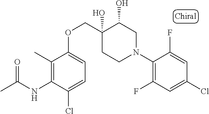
C1(N2CC(O)C(O)(COC3=CC=C(Cl)C(NC(C)=O)=C3C)CC2)=C(F)C=C(Cl)C=C1F
